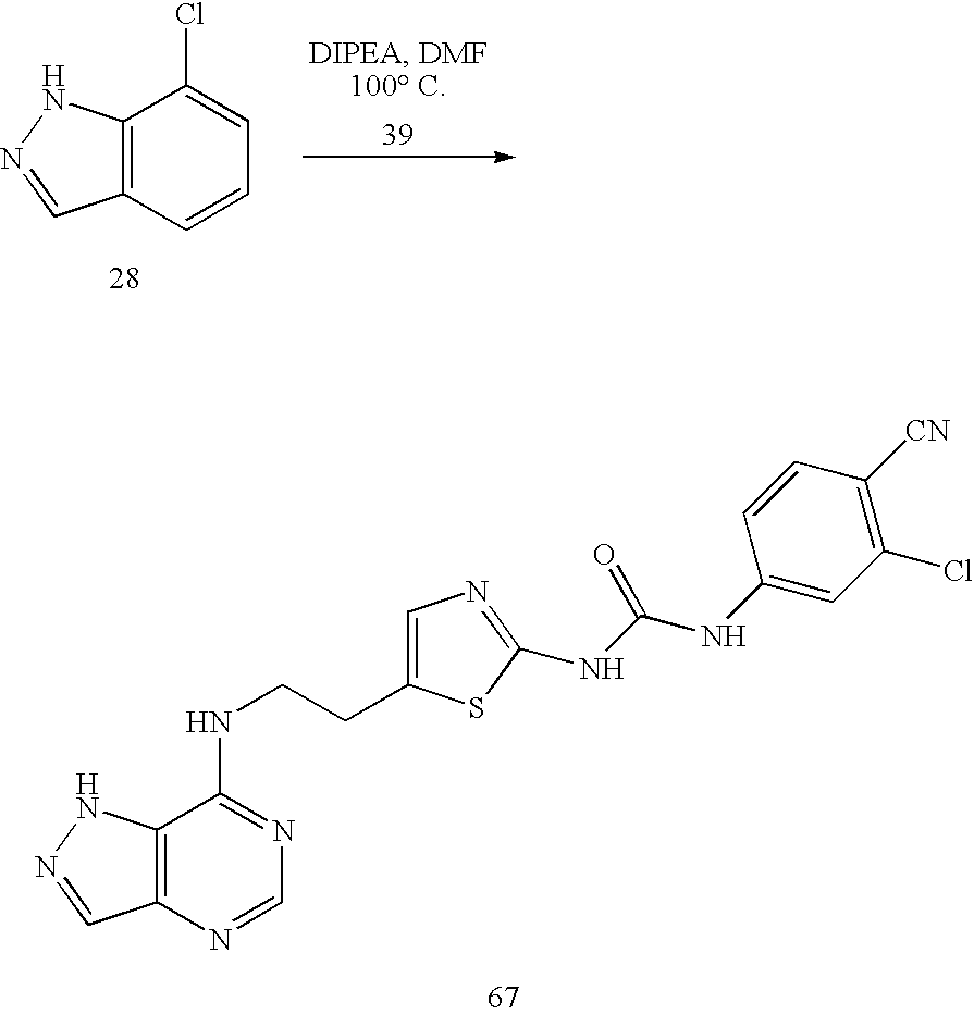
C12=C(C=CC=C1Cl)C=NN2.C12=C(N=CN=C1NCCC1=CN=C(NC(NC3=CC(Cl)=C([CN])C=C3)=O)S1)C=NN2
